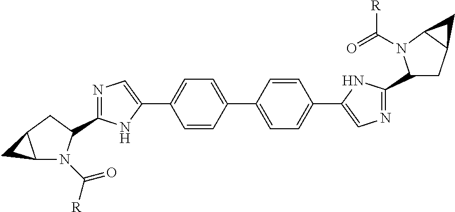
C1=CC(C2=CC=C(C3=CN=C(C4CC5C(C5)N4C(=O)[R])N3)C=C2)=CC=C1C1=CN=C(C2CC3C(C3)N2C([R])=O)N1
